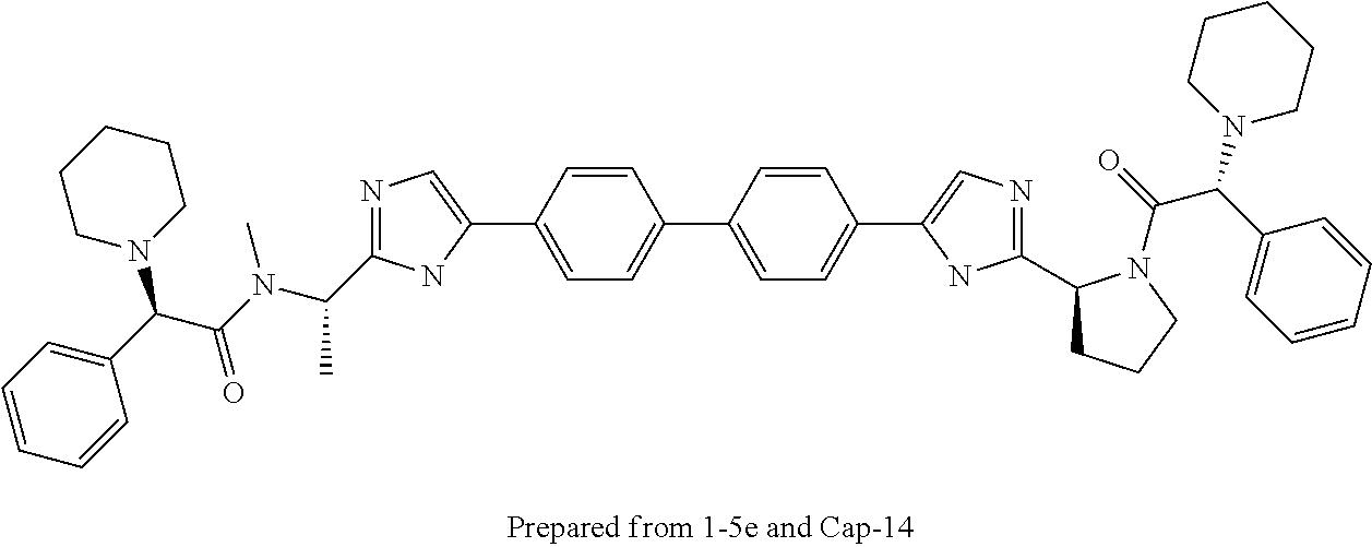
C1=CC=C(C(N2CCCCC2)C(=O)N(C)C(C)C2=NC=C(C3=CC=C(C4=CC=C(C5=CN=C(C6CCCN6C(C(N6CCCCC6)C6=CC=CC=C6)=O)N5)C=C4)C=C3)N2)C=C1
